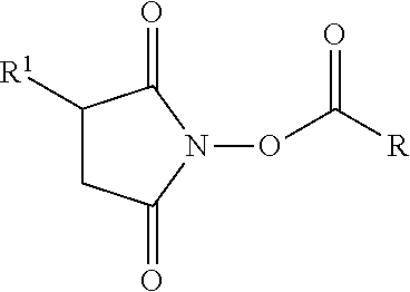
C1([R1])CC(=O)N(OC(=O)[R])C1=O
